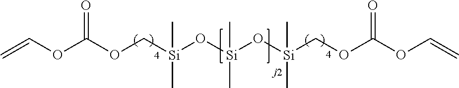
C(OC(OC[Si](O[Si](O[Si](COC(OC=C)=O)(C)C)(C)C)(C)C)=O)=C
